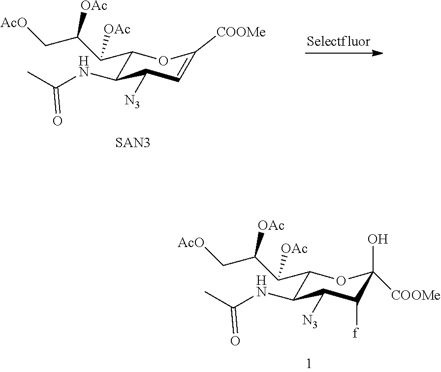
C1(C(C(C[AcO])[OAc])[OAc])C(NC(C)=O)C([N3])C=C([COOMe])O1.[SAN3].C1(C(C(C[AcO])[OAc])[OAc])C(NC(C)=O)C([N3])C([f])C(O)([COOMe])O1
